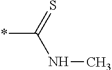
*C(NC)=S
